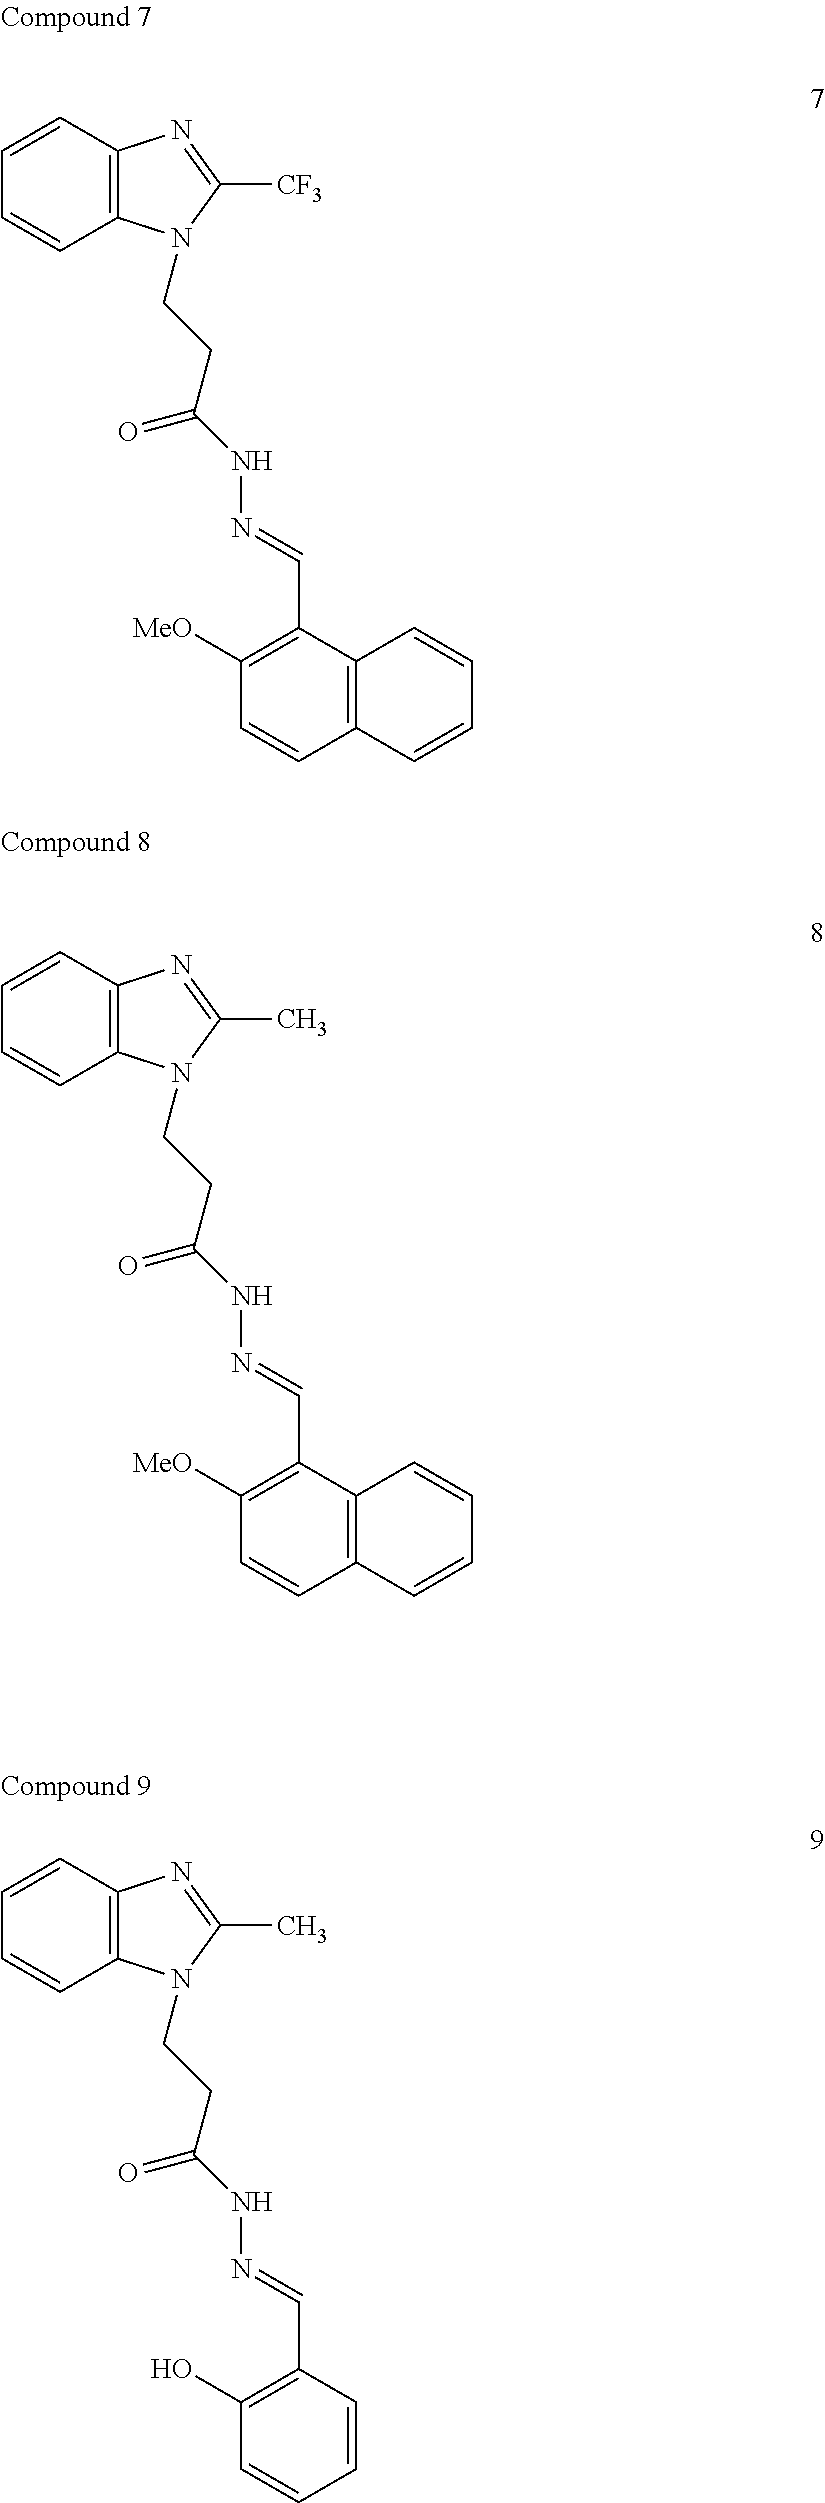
C1=CC2=C(C=C1)N=C([CF3])N2CCC(NN=CC1=C([MeO])C=CC2=C1C=CC=C2)=O.C1=CC2=C(C=C1)N=C(C)N2CCC(NN=CC1=C([MeO])C=CC2=C1C=CC=C2)=O.C1=CC2=C(C=C1)N=C(C)N2CCC(NN=CC1=C(O)C=CC=C1)=O
